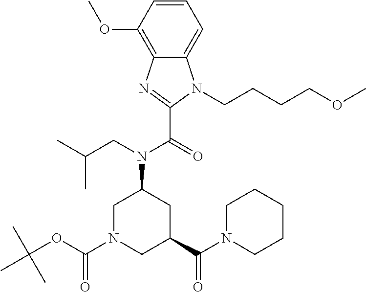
C1=CC(OC)=C2C(=C1)N(CCCCOC)C(C(=O)N(CC(C)C)C1CC(C(=O)N3CCCCC3)CN(C(OC(C)(C)C)=O)C1)=N2
